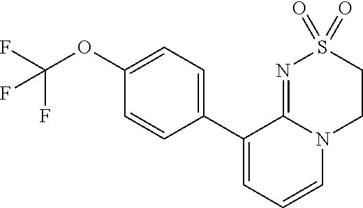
C1(C2=CC=CN3C2=NS(=O)(=O)CC3)=CC=C(OC(F)(F)F)C=C1
